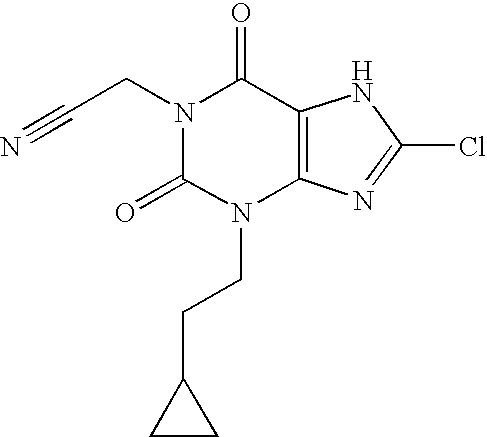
N1(CC#N)C(=O)N(CCC2CC2)C2=C(C1=O)NC(Cl)=N2
